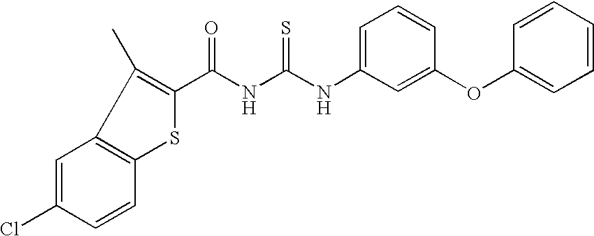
C(NC(NC1=CC=CC(OC2=CC=CC=C2)=C1)=S)(=O)C1=C(C)C2=C(S1)C=CC(Cl)=C2
